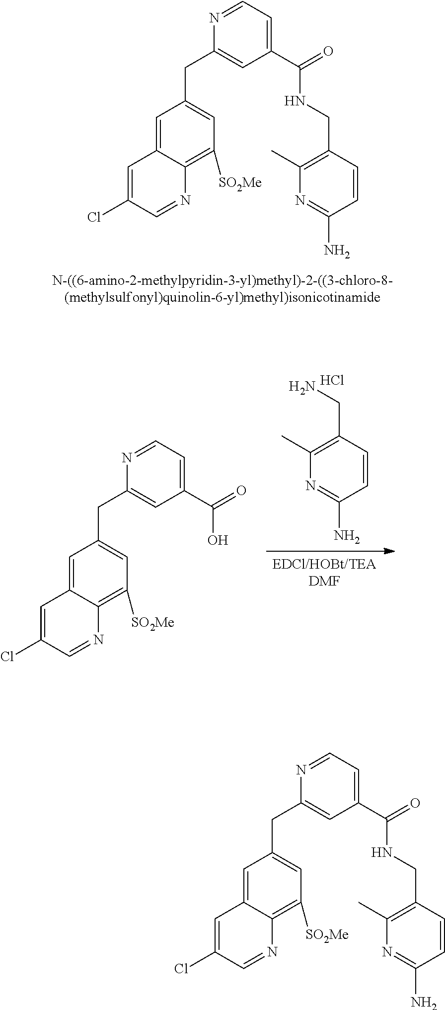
C1=C2C(=C([SO2Me])C=C1CC1=CC(C(=O)NCC3=C(C)N=C(N)C=C3)=CC=N1)N=CC(Cl)=C2.Cl.NCC1=C(C)N=C(N)C=C1.[EDCl/HOBt/TEADMF].C1=C2C(=C([SO2Me])C=C1CC1=CC(C(=O)O)=CC=N1)N=CC(Cl)=C2.C1=C2C(=C([SO2Me])C=C1CC1=CC(C(=O)NCC3=C(C)N=C(N)C=C3)=CC=N1)N=CC(Cl)=C2
